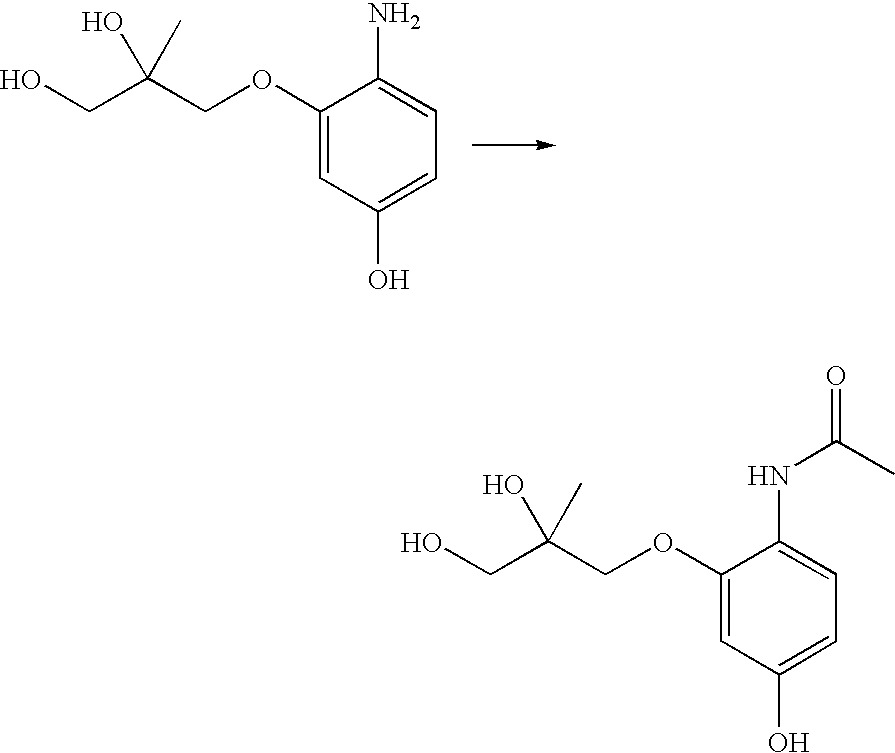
C1(OCC(CO)(O)C)=CC(O)=CC=C1N.C1(OCC(CO)(O)C)=CC(O)=CC=C1NC(=O)C
